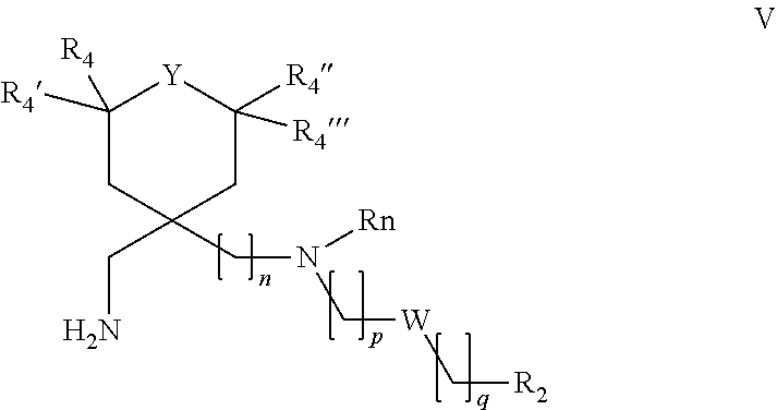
C1([R4])([R4])CC(CN)(CN(C[W]C[R2])[Rn])CC([R4])([R4])[Y]1
